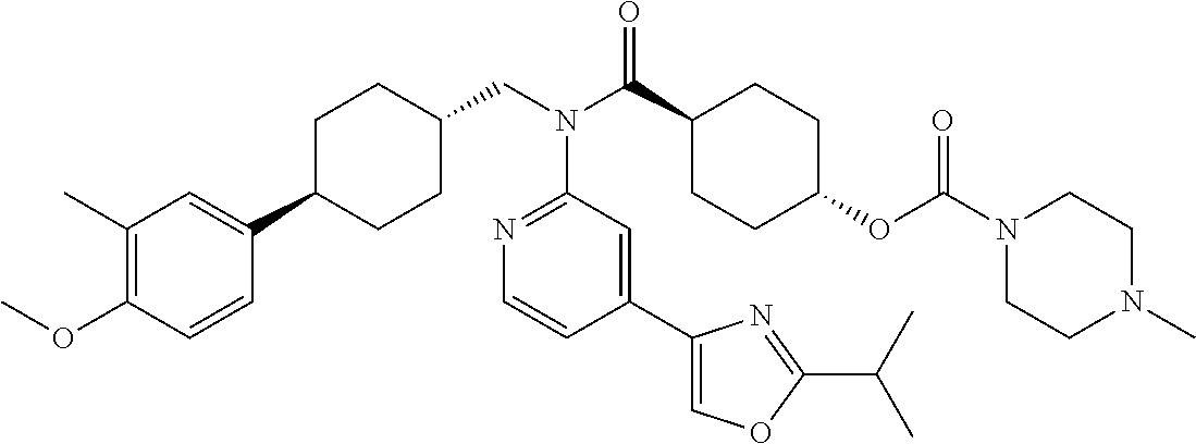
C1(C)=C(OC)C=CC(C2CCC(CN(C3=NC=CC(C4=COC(C(C)C)=N4)=C3)C(=O)C3CCC(OC(=O)N4CCN(C)CC4)CC3)CC2)=C1
